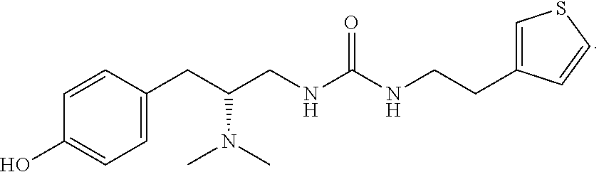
C1=C(CC(N(C)C)CNC(=O)NCCC2=CSC=C2)C=CC(O)=C1
